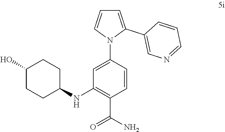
C1=C(C2=CN=CC=C2)N(C2=CC(NC3CCC(O)CC3)=C(C(N)=O)C=C2)C=C1
